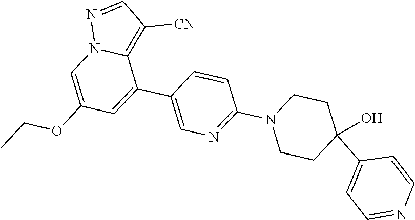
C1=C(C2=CN=C(N3CCC(O)(C4=CC=NC=C4)CC3)C=C2)C2=C([CN])C=NN2C=C1OCC
